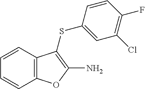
C1=CC2=C(C=C1)OC(N)=C2SC1=CC(Cl)=C(F)C=C1
